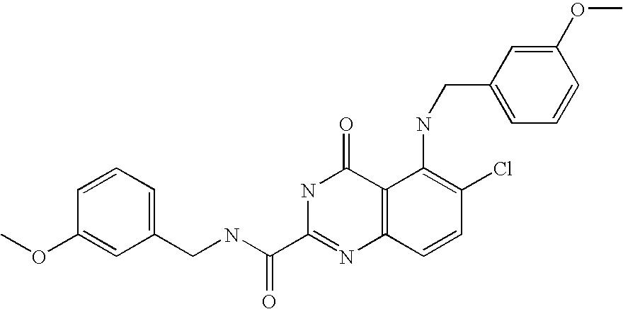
C1(CNC(C2=NC3=C(C(=O)N2)C(NCC2=CC=CC(OC)=C2)=C(Cl)C=C3)=O)=CC=CC(OC)=C1
